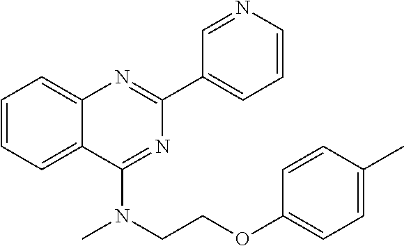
C1(C2=CC=CN=C2)=NC2=CC=CC=C2C(N(CCOC2=CC=C(C)C=C2)C)=N1
